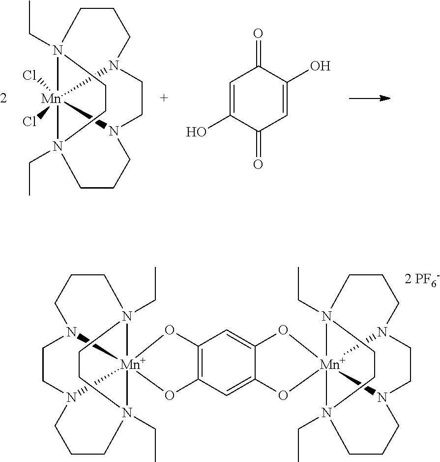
C1CCN2CCN3CCCN4(CC)[Mn]23(Cl)(Cl)N1(CC)CC4.C1=C(O)C(=O)C=C(O)C1=O.C1CCN2CCN3CCCN4(CC)[Mn]235(N1(CC)CC4)OC1=C(C=C2C(=C1)O[Mn]134(N6CCCN1(CC)CCN3(CC)CCCN4CC6)O2)O5
